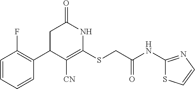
C1(F)=C(C2C([CN])=C(SCC(=O)NC3=NC=CS3)NC(=O)C2)C=CC=C1
